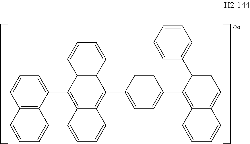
C12=C(C(C3=C4C(=C(C5=CC=C(C6=C7C(=CC=C6C6=CC=CC=C6)C=CC=C7)C=C5)C5=C3C=CC=C5)C=CC=C4)=CC=C1)C=CC=C2
